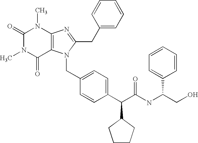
C(C1=CC=C(C(C(NC(C2=CC=CC=C2)CO)=O)C2CCCC2)C=C1)N1C2=C(N=C1CC1=CC=CC=C1)N(C)C(=O)N(C)C2=O
